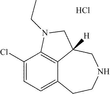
Cl.C1(Cl)=CC=C2C3=C1N(CC)CC3([H])CNCC2
